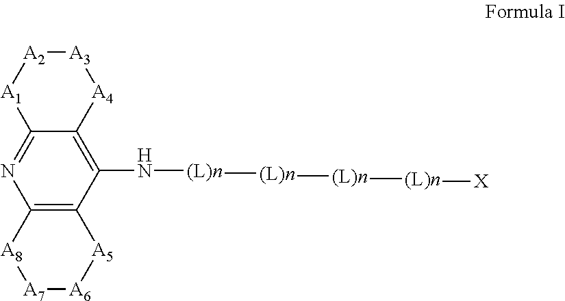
C12=NC3=C(C(N[(L)n][(L)n][(L)n][(L)n][X])=C1[A4][A3][A2][A1]2)[A5][A6][A7][A8]3
